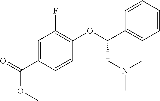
C1=C(C(=O)OC)C=CC(OC(C2=CC=CC=C2)CN(C)C)=C1F
